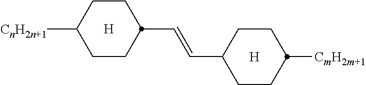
C1CC(C=CC2CCC([CmH2m+1])CC2)CCC1[CnH2n+1].[H].[H]
